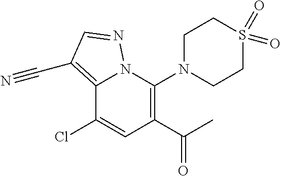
C1(C(C)=O)=C(N2CCS(=O)(=O)CC2)N2C(=C(C#N)C=N2)C(Cl)=C1
